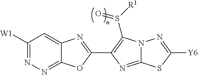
C12=NN=C([W1])C=C1N=C(C1=C(S([R1])=O)N3C(=N1)SC([Y6])=N3)O2
